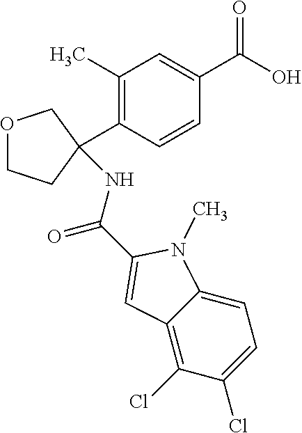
C1(C)=C(C2(NC(C3=CC4=C(Cl)C(Cl)=CC=C4N3C)=O)CCOC2)C=CC(C(O)=O)=C1
